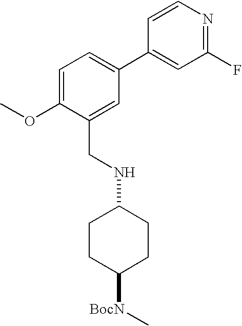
C(NC1CCC([BocN]C)CC1)C1=CC(C2=CC(F)=NC=C2)=CC=C1OC
